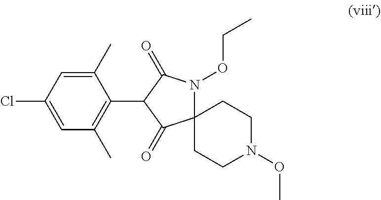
C1(C)=CC(Cl)=CC(C)=C1C1C(=O)C2(N(OCC)C1=O)CCN(OC)CC2
